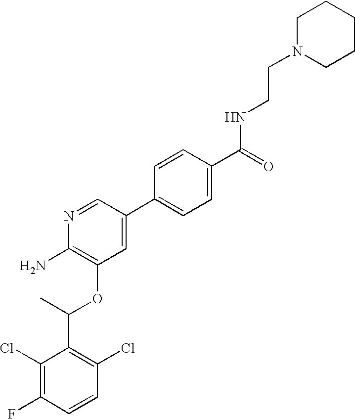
C1(Cl)=C(F)C=CC(Cl)=C1C(C)OC1=C(N)N=CC(C2=CC=C(C(=O)NCCN3CCCCC3)C=C2)=C1
